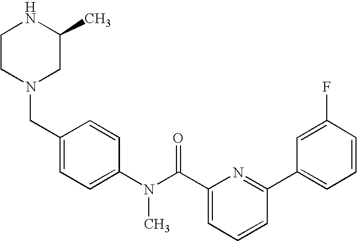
C1CN(CC2=CC=C(N(C(C3=CC=CC(C4=CC=CC(F)=C4)=N3)=O)C)C=C2)CC(C)N1
